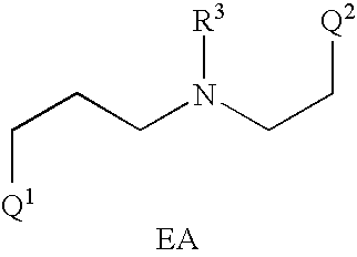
C(CCN(CC[Q2])[R3])[Q1].[EA]
